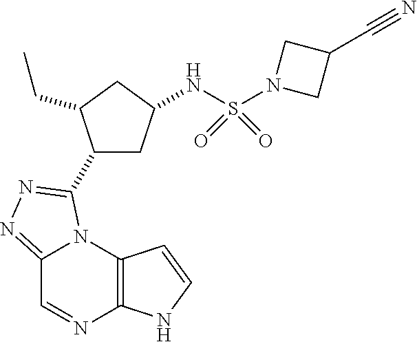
C12=NN=C(C3CC(NS(N4CC(C#N)C4)(=O)=O)CC3CC)N1C1=C(N=C2)NC=C1
